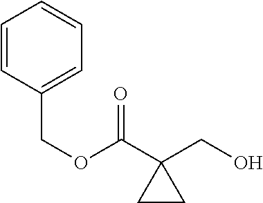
OCC1(C(OCC2=CC=CC=C2)=O)CC1
